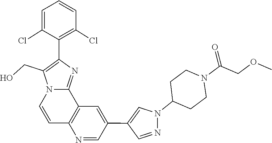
N1(C2CCN(C(=O)COC)CC2)N=CC(C2=CC3=C(C=CN4C(CO)=C(C5=C(Cl)C=CC=C5Cl)N=C34)N=C2)=C1
